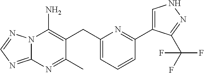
N12C(=NC=N1)N=C(C)C(CC1=CC=CC(C3=CNN=C3C(F)(F)F)=N1)=C2N
